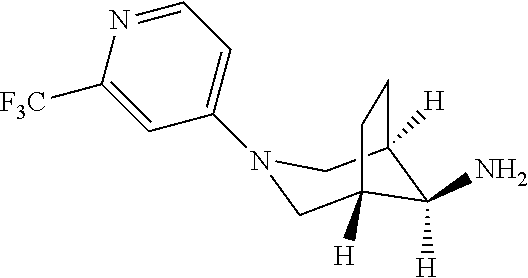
N1(C2=CC=NC([F3C])=C2)CC2([H])C([H])(N)C([H])(C1)CC2
